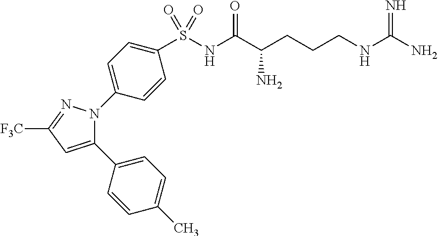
C1(C2=CC([F3C])=NN2C2=CC=C(S(NC(C(CCCNC(N)=N)N)=O)(=O)=O)C=C2)=CC=C(C)C=C1
